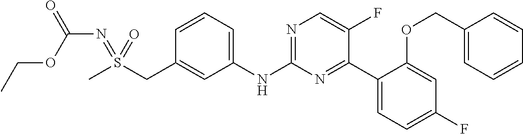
C1=CC=C(NC2=NC=C(F)C(C3=CC=C(F)C=C3OCC3=CC=CC=C3)=N2)C=C1CS(C)(=NC(=O)OCC)=O
